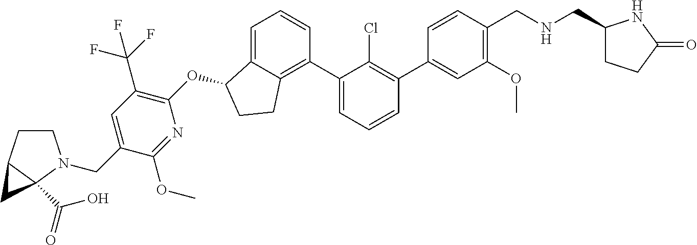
O(C1C2=CC=CC(C3=CC=CC(C4=CC(OC)=C(CNCC5CCC(=O)N5)C=C4)=C3Cl)=C2CC1)C1=C(C(F)(F)F)C=C(CN2CCC3C2(C(O)=O)C3)C(OC)=N1
